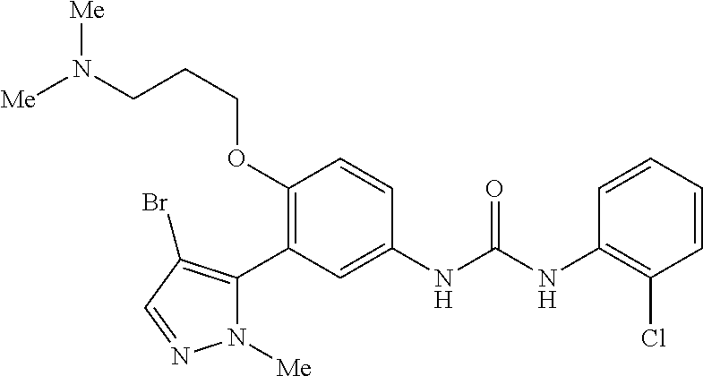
C1(OCCCN([Me])[Me])=C(C2=C(Br)C=NN2[Me])C=C(NC(=O)NC2=C(Cl)C=CC=C2)C=C1
